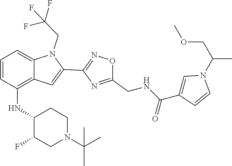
C12=C(NC3C(F)CN(C(C)(C)C)CC3)C=CC=C1N(CC(F)(F)F)C(C1=NOC(CNC(C3=CN(C(COC)C)C=C3)=O)=N1)=C2
